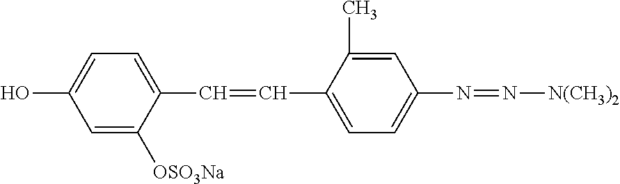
C(C1=CC=C(N=N[N(CH3)2])C=C1C)=CC1=CC=C(O)C=C1[OSO3Na]
